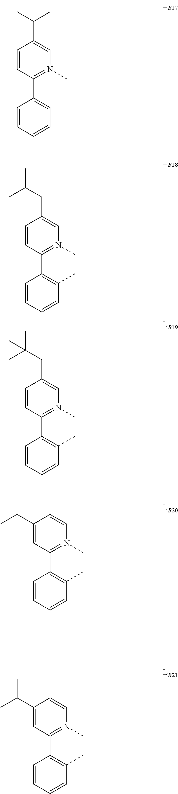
C1=CC(C2=CC=CC=C2)=N(C)C=C1C(C)C.C1=CC(C2=C(C)C=CC=C2)=N(C)C=C1CC(C)C.C1=CC(C2=C(C)C=CC=C2)=N(C)C=C1CC(C)(C)C.C1(CC)=CC(C2=C(C)C=CC=C2)=N(C)C=C1.C1(C(C)C)=CC(C2=C(C)C=CC=C2)=N(C)C=C1
